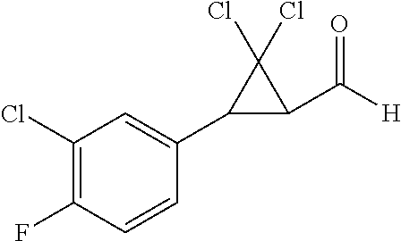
C1(F)=C(Cl)C=C(C2C(C([H])=O)C2(Cl)Cl)C=C1
